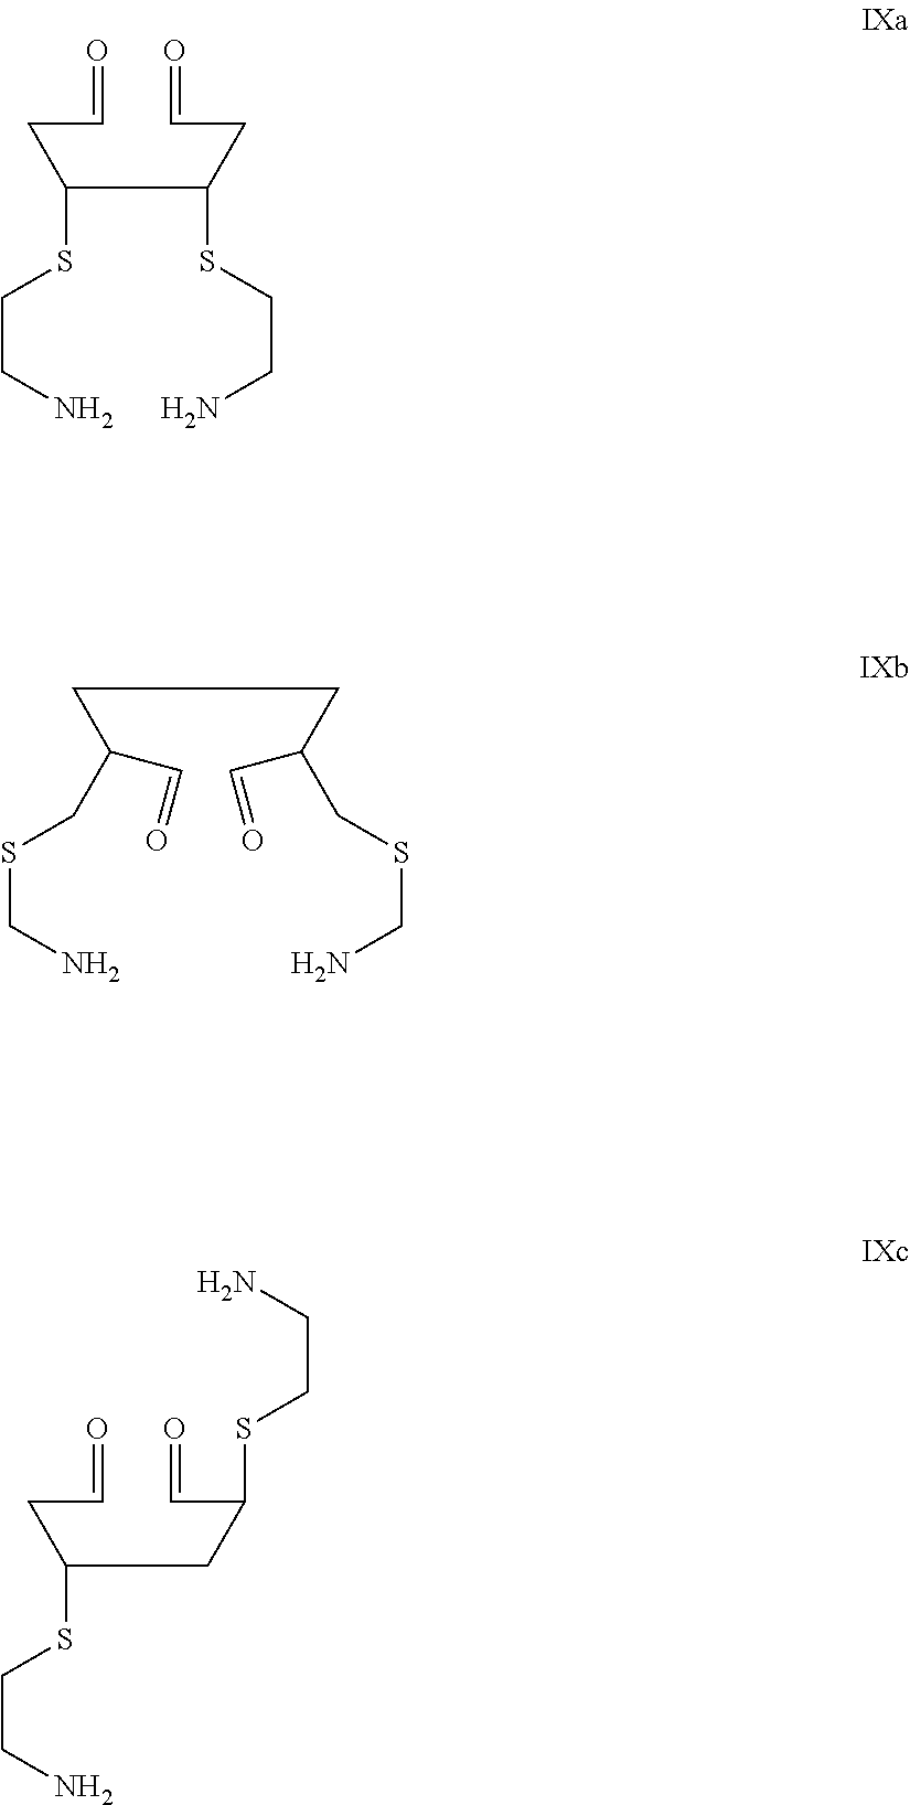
O=CCC(C(CC=O)SCCN)SCCN.O=CCC(CC(C=O)SCCN)SCCN.C(C(C=O)CSCN)CC(C=O)CSCN
